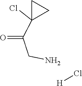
C(CN)(=O)C1(Cl)CC1.[H]Cl
